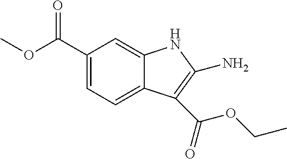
COC(C1=CC=C2C(=C1)NC(N)=C2C(OCC)=O)=O
